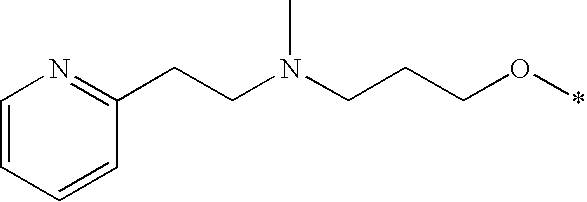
C1=CC=CC(CCN(CCCO*)C)=N1
